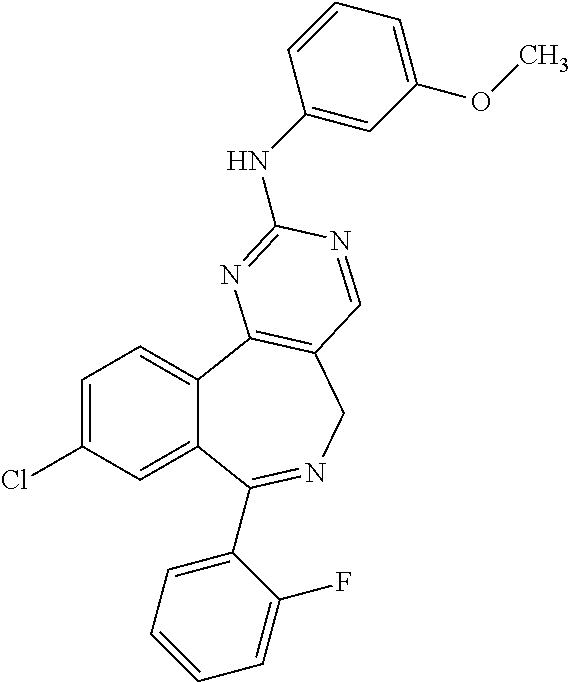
C1=C(Cl)C=C2C(=C1)C1=C(CN=C2C2=CC=CC=C2F)C=NC(NC2=CC(OC)=CC=C2)=N1
